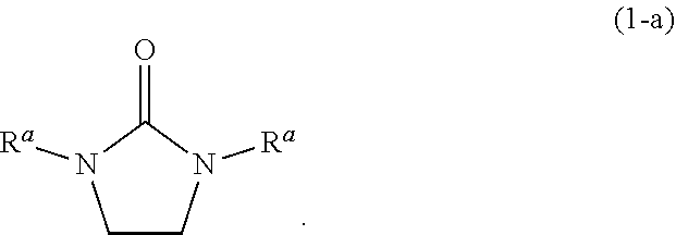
C1CN([Ra])C(=O)N1[Ra]
